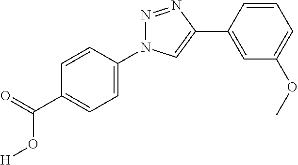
C1(C(=O)O[H])=CC=C(N2N=NC(C3=CC(OC)=CC=C3)=C2)C=C1
